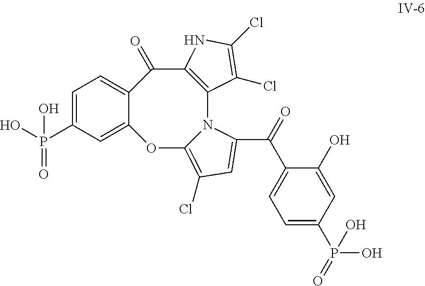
C1=C(P(O)(=O)O)C=C2C(=C1)C(=O)C1=C(N3C(=C(Cl)C=C3C(=O)C3=CC=C(P(=O)(O)O)C=C3O)O2)C(Cl)=C(Cl)N1
